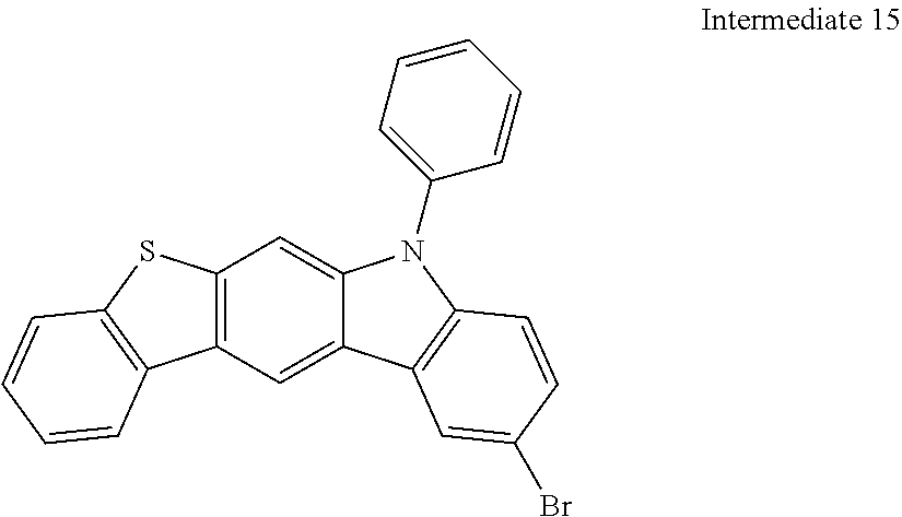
C12=C(C=C3C(=C1)N(C1=CC=CC=C1)C1=C3C=C(Br)C=C1)C1=C(S2)C=CC=C1
